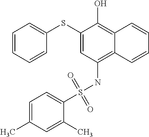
C1=CC=CC(SC2=CC(NS(C3=CC=C(C)C=C3C)(=O)=O)=C3C(=C2O)C=CC=C3)=C1
